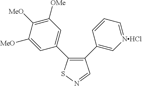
C1([MeO])=CC(C2=C(C3=C[NHCl]=CC=C3)C=NS2)=CC([OMe])=C1[MeO]
